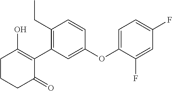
C1CCC(=O)C(C2=C(CC)C=CC(OC3=CC=C(F)C=C3F)=C2)=C1O
